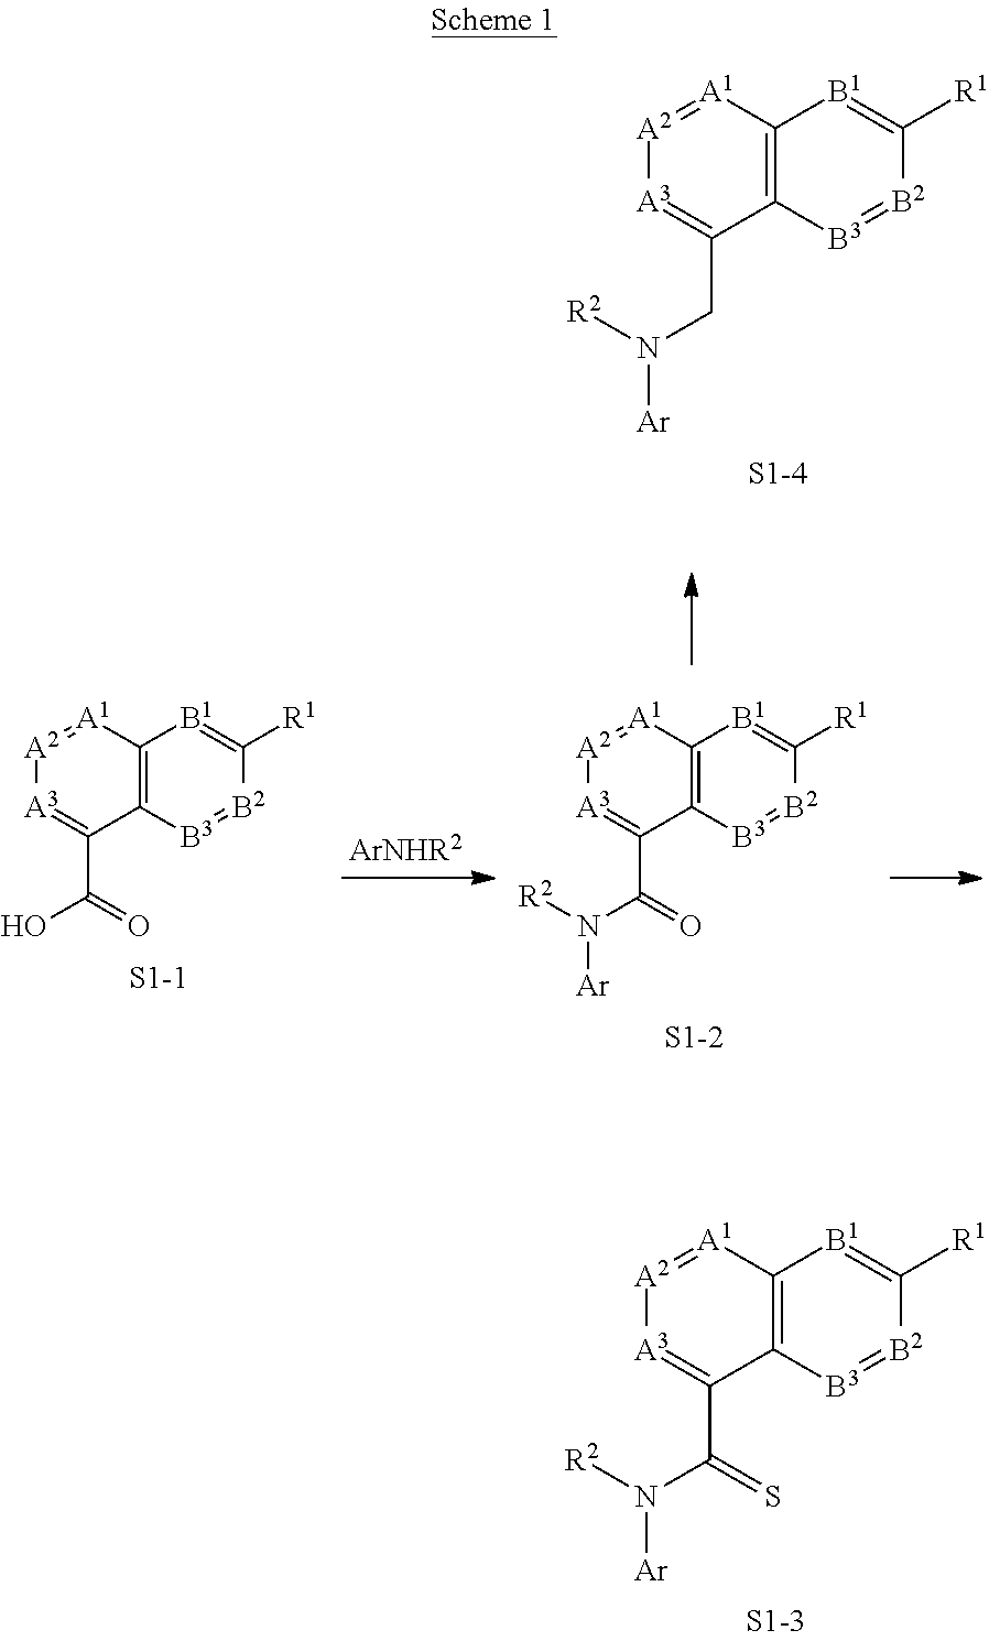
C12=C([A1]=[A2][A3]=C1CN([R2])[Ar])[B1]=C([R1])[B2]=[B3]2.C12=C([A1]=[A2][A3]=C1C(O)=O)[B1]=C([R1])[B2]=[B3]2.C12=C([A1]=[A2][A3]=C1C(N([R2])[Ar])=O)[B1]=C([R1])[B2]=[B3]2.C12=C([A1]=[A2][A3]=C1C(N([R2])[Ar])=S)[B1]=C([R1])[B2]=[B3]2
